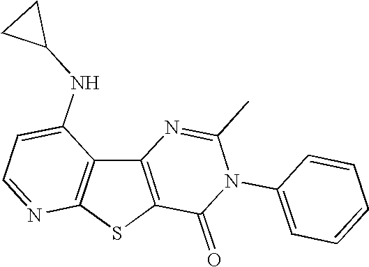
C12=C(SC3=C1C(NC1CC1)=CC=N3)C(=O)N(C1=CC=CC=C1)C(C)=N2
